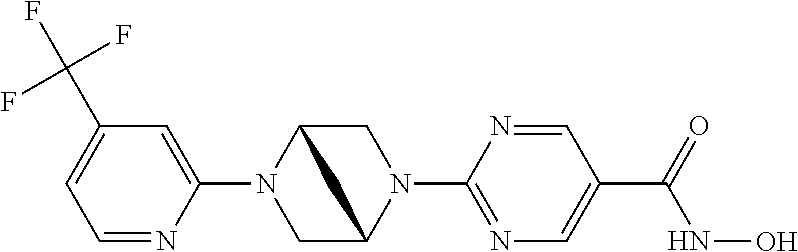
C1=NC(N2CC3N(C4=NC=C(C(=O)NO)C=N4)CC2C3)=CC(C(F)(F)F)=C1
